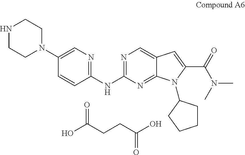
N1CCN(C2=CN=C(NC3=NC=C4C(=N3)N(C3CCCC3)C(C(=O)N(C)C)=C4)C=C2)CC1.OC(CCC(O)=O)=O
